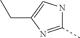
C1(C)=NC(CC)=CN1
